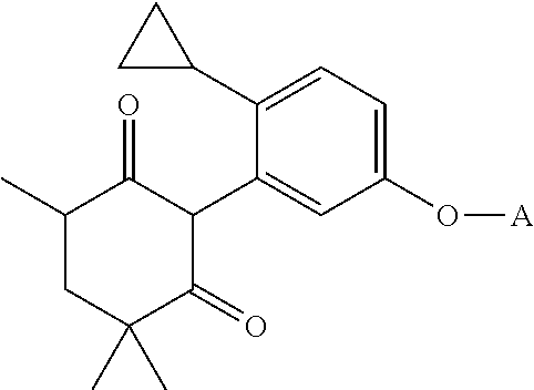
C1(C)CC(C)(C)C(=O)C(C2=CC(O[A])=CC=C2C2CC2)C1=O
